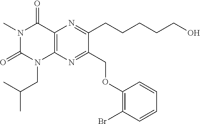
C1(OCC2=NC3=C(N=C2CCCCCO)C(=O)N(C)C(=O)N3CC(C)C)=C(Br)C=CC=C1
